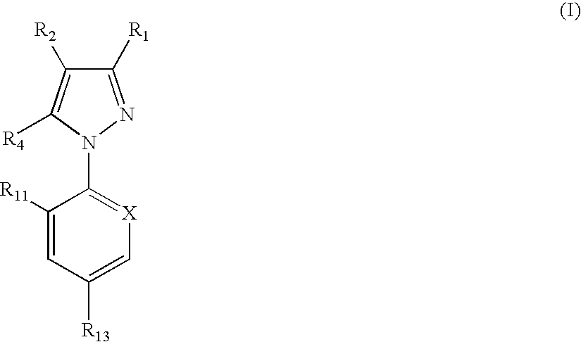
C1([R1])=NN(C2=[X]C=C([R13])C=C2[R11])C([R4])=C1[R2]
